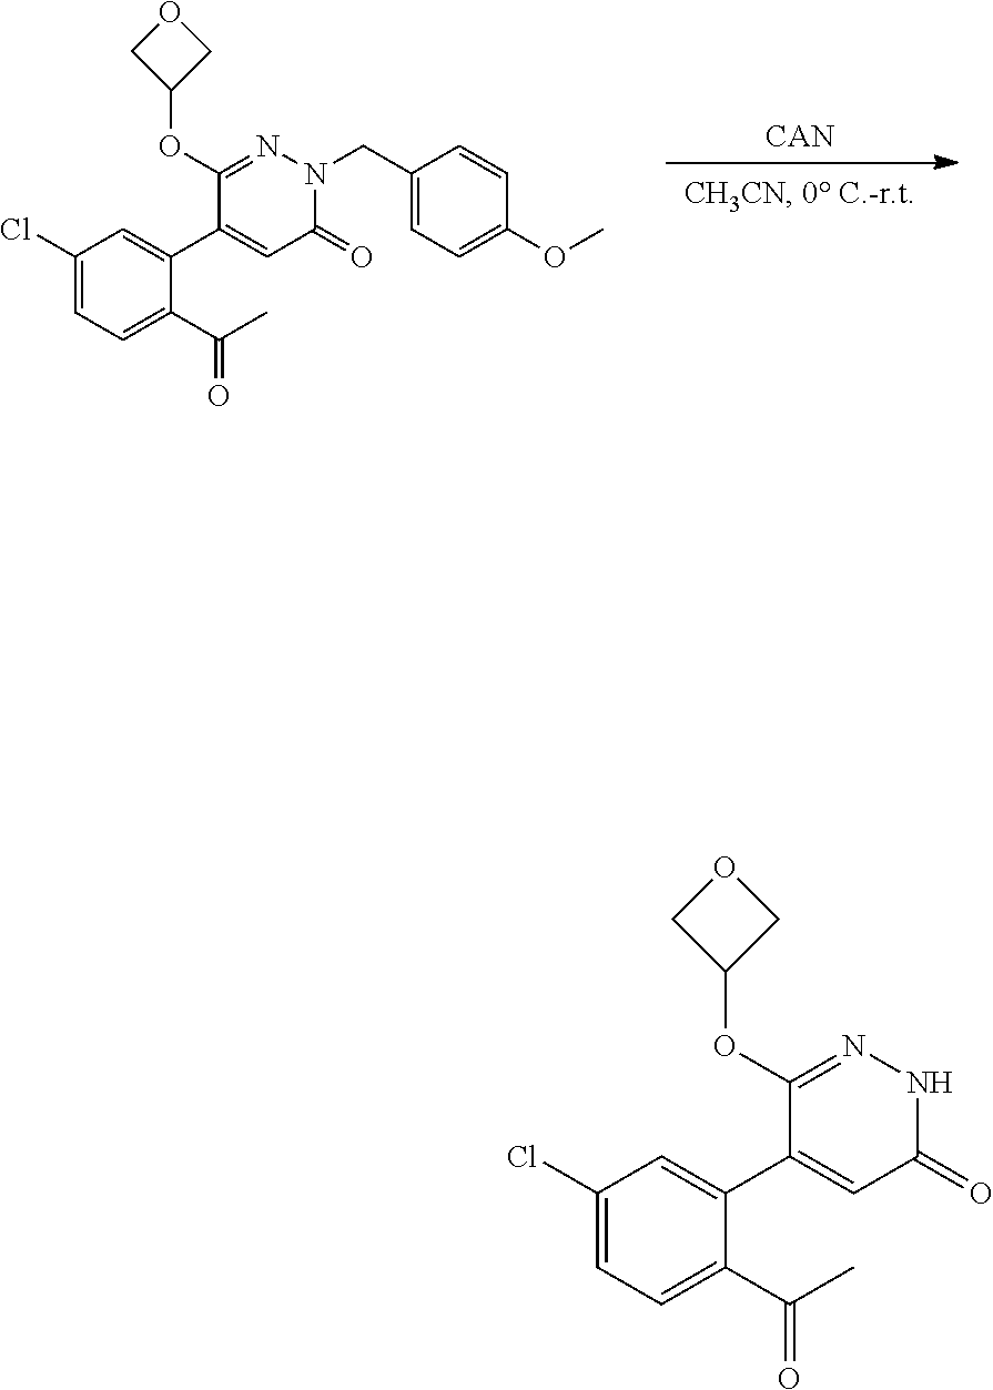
C1(Cl)=CC=C(C(C)=O)C(C2=CC(=O)N(CC3=CC=C(OC)C=C3)N=C2OC2COC2)=C1.[CAN].C1(Cl)=CC=C(C(C)=O)C(C2=CC(=O)NN=C2OC2COC2)=C1
